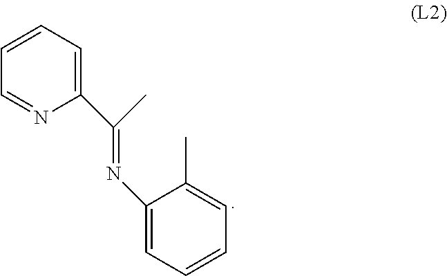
C1=CC=C(C(=NC2=CC=CC=C2C)C)N=C1
